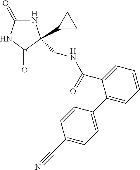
C1(CNC(=O)C2=CC=CC=C2C2=CC=C(C#N)C=C2)(C2CC2)C(=O)NC(=O)N1
